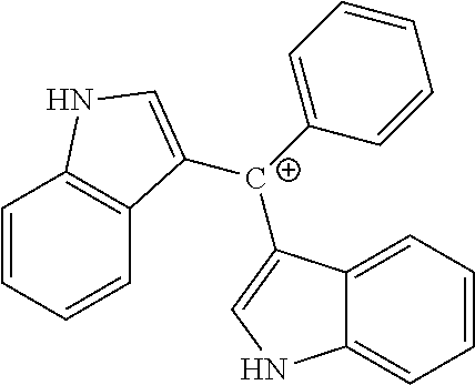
C1=CC=CC2=C1NC=C2[C+](C1=CC=CC=C1)C1=CNC2=CC=CC=C21
